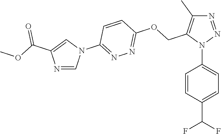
N1=NN(C2=CC=C(C(F)F)C=C2)C(COC2=NN=C(N3C=C(C(OC)=O)N=C3)C=C2)=C1C
